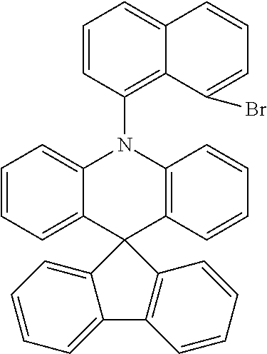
C1=CC=C2C(=C1)N(C1=C3C(=CC=C1)C=CC=C3Br)C1=C(C23C2=CC=CC=C2C2=C3C=CC=C2)C=CC=C1
